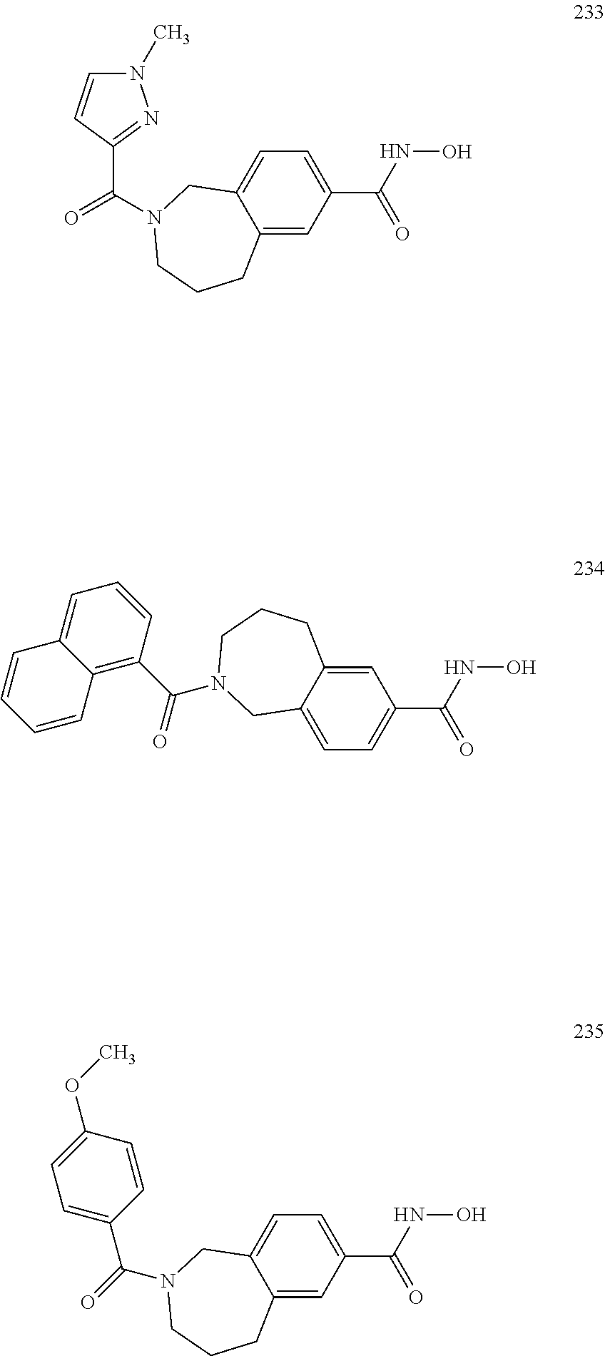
N1(C)C=CC(C(=O)N2CC3=CC=C(C(NO)=O)C=C3CCC2)=N1.C1=C2C(=CC(C(NO)=O)=C1)CCCN(C(C1=C3C(=CC=C1)C=CC=C3)=O)C2.C12=CC(C(NO)=O)=CC=C1CN(C(C1=CC=C(OC)C=C1)=O)CCC2
